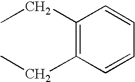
C1(CC)=C(CC)C=CC=C1
